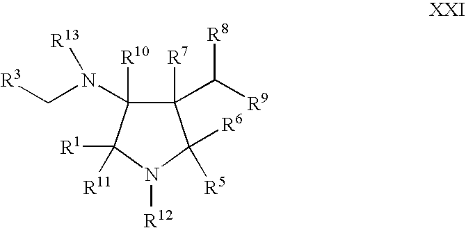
C1([R7])(C([R9])[R8])C([R10])(N(C[R3])[R13])C([R11])([R1])N([R12])C1([R5])[R6]
